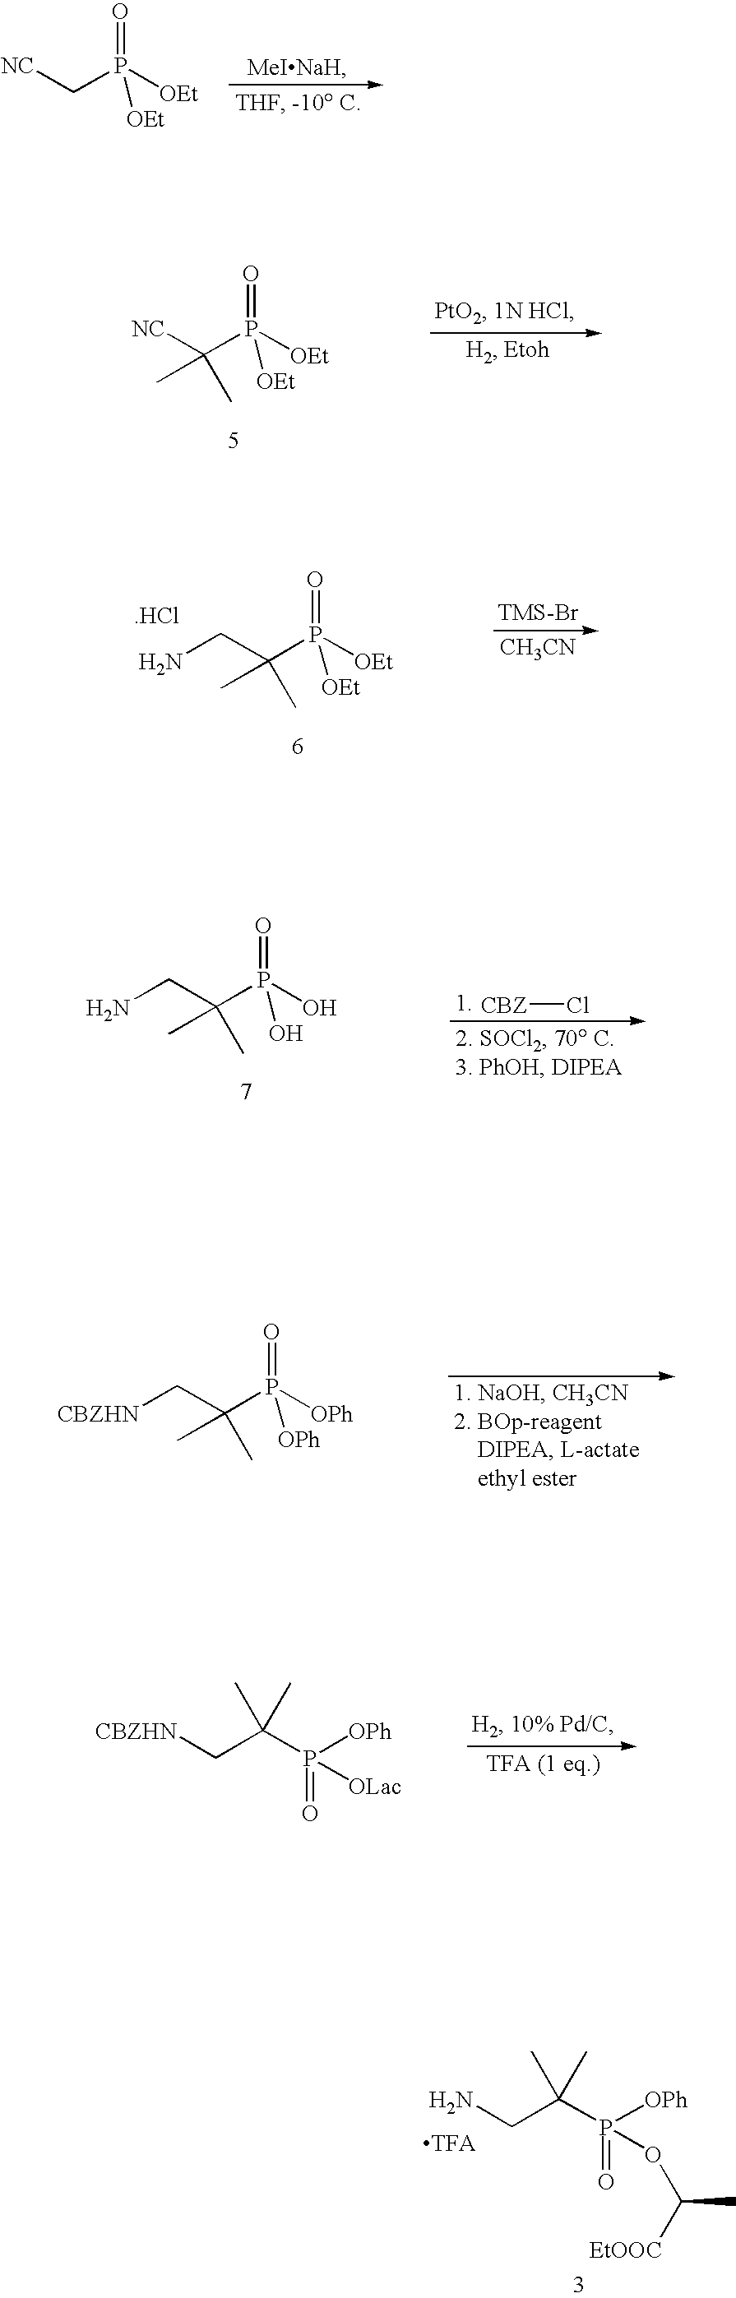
[NC]CP([OEt])(=O)[OEt].[NC]C(P([OEt])(=O)[OEt])(C)C.C(C(P([OPh])(=O)[OPh])(C)C)[CBZHN].[CBZHN]CC(P([OPh])(=O)[OLac])(C)C.NCC(P([OPh])(=O)OC(C)[EtOOC])(C)C.C(C(P(O)(=O)O)(C)C)N.[CBZ]Cl.C(C(P([OEt])(=O)[OEt])(C)C)N.[.HCl].[CH3CN]
